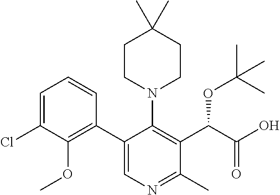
C1=C(Cl)C(OC)=C(C2=CN=C(C)C(C(C(O)=O)OC(C)(C)C)=C2N2CCC(C)(C)CC2)C=C1
